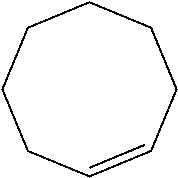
C1CCC=CCCC1
